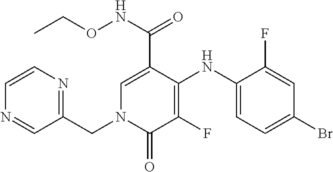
C1(NC2=C(F)C(=O)N(CC3=NC=CN=C3)C=C2C(NOCC)=O)=CC=C(Br)C=C1F
